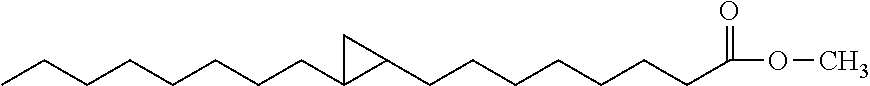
CCCCCCCCC1C(CCCCCCCC(OC)=O)C1
